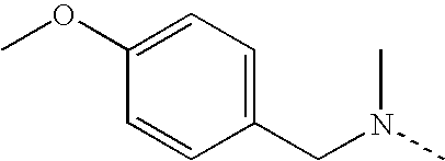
C1(CN(C)C)=CC=C(OC)C=C1
